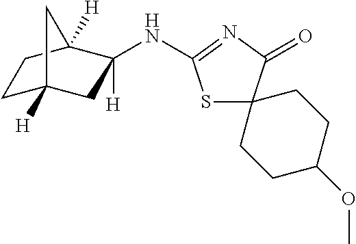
C1C2([H])CC([H])(NC3=NC(=O)C4(S3)CCC(OC)CC4)C([H])(C1)C2
